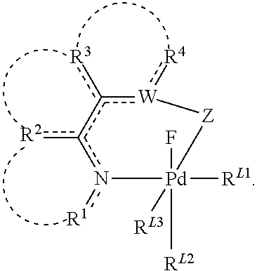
c1([R3])c([R2])n([R1])[Pd](F)([RL1])([RL2])([RL3])[Z][W]1:[R4]
